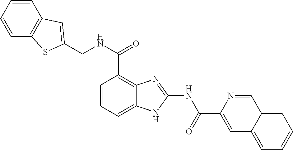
C1=CC=C2C(=C1C(=O)NCC1=CC3=C(C=CC=C3)S1)N=C(NC(C1=CC3=CC=CC=C3C=N1)=O)N2
